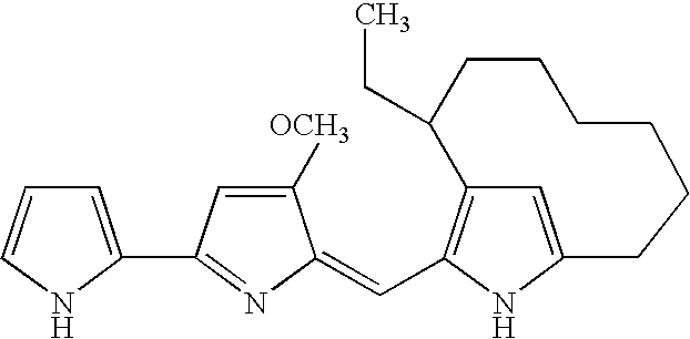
C1=C(C2=NC(=CC3=C4C=C(N3)CCCCCCC4CC)C([OCH3])=C2)NC=C1
